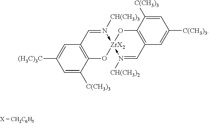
C12=C(C([C(CH3)3])=CC([(H3C)3C])=C1)O[ZrX2]1(-N([CH(CH3)3])=C2)-N([CH(CH3)2])=CC2=C(O1)C([C(CH3)3])=CC([C(CH3)3])=C2
